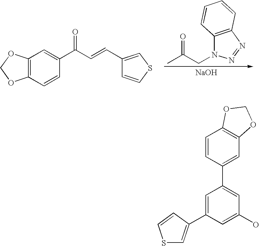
C12=C(C=CC(C(C=CC3=CSC=C3)=O)=C1)OCO2.CC(CN1C2=C(N=N1)C=CC=C2)=O.[NaOH].C1=C(C2=CSC=C2)C=C(O)C=C1C1=CC2=C(C=C1)OCO2
